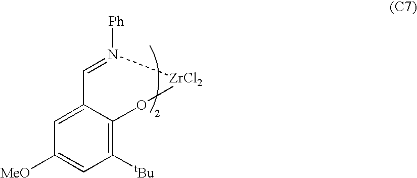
C1=N([Ph])[ZrCl2]OC2=C([tBu])C=C([MeO])C=C12
